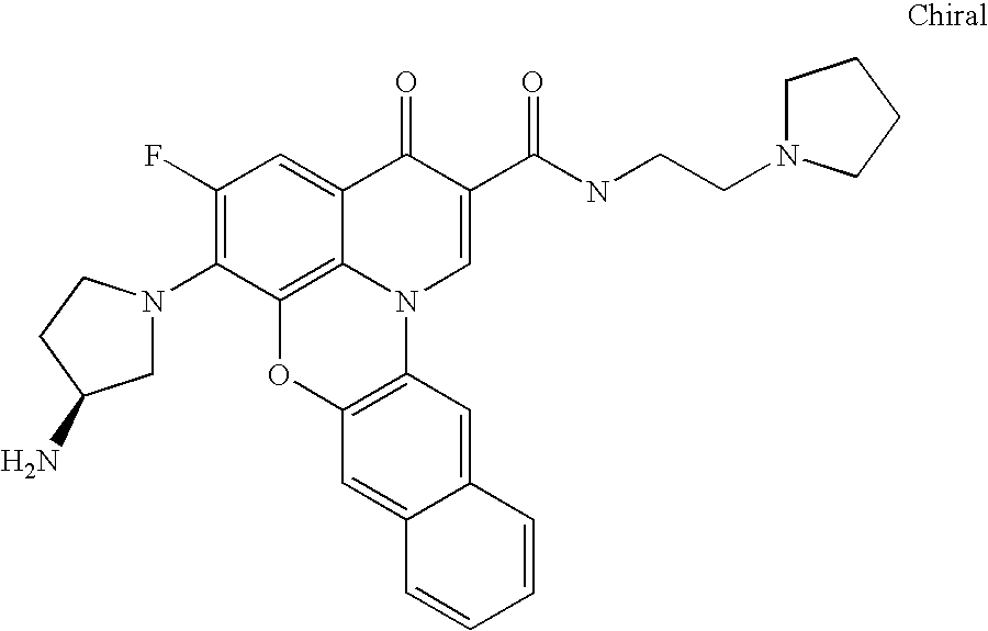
C1(F)=C(N2CC(N)CC2)C2=C3C(=C1)C(=O)C(C(NCCN1CCCC1)=O)=CN3C1=C(O2)C=C2C(=C1)C=CC=C2
